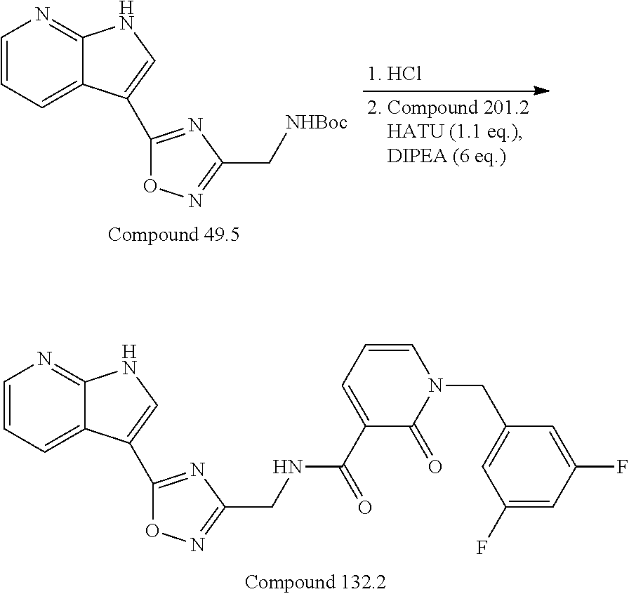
C1=CC=C2C(=N1)NC=C2C1=NC(C[NHBoc])=NO1.C1=CC=C2C(=N1)NC=C2C1=NC(CNC(C2=CC=CN(CC3=CC(F)=CC(F)=C3)C2=O)=O)=NO1
